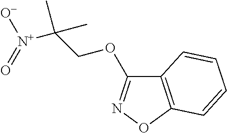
[N+]([O-])(=O)C(C)(C)COC1=NOC2=C1C=CC=C2
